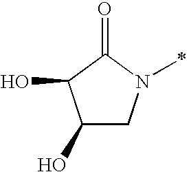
C1(O)CN(C)C(=O)C1O
